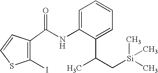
C1(I)=C(C(NC2=CC=CC=C2C(C)C[Si](C)(C)C)=O)C=CS1
